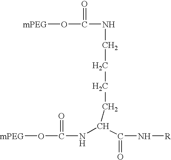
[mPEG]OC(=O)NC(C(=O)N[R])CCCCNC(O[mPEG])=O
